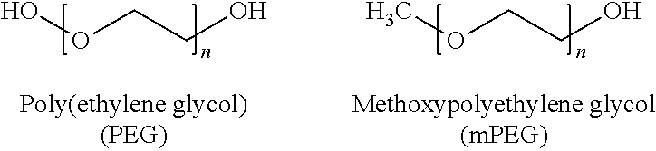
OOCCO.COCCO
